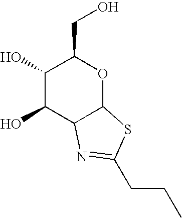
C1(O)C(O)C2C(OC1CO)SC(CCC)=N2
